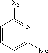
C1=CC=C([Me])N=C1[X2]
